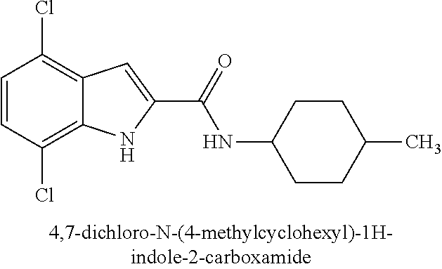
C12=C(Cl)C=CC(Cl)=C1C=C(C(=O)NC1CCC(C)CC1)N2
